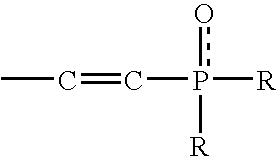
CC=Cp([R])([R])o
